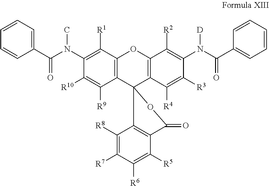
C1(N([D])C(=O)C2=CC=CC=C2)=C([R2])C2=C(C([R4])=C1[R3])C1(C3=C(O2)C([R1])=C(N(C(=O)C2=CC=CC=C2)C)C([R10])=C3[R9])OC(=O)C2=C1C([R8])=C([R7])C([R6])=C2[R5]
